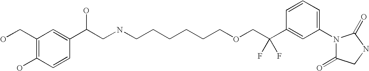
C1(CO)=C(O)C=CC(C(CNCCCCCCOCC(C2=CC(N3C(=O)CNC3=O)=CC=C2)(F)F)O)=C1
